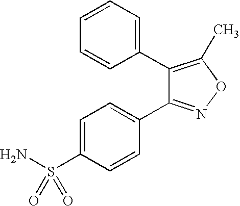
C1(C2=CC=CC=C2)=C(C)ON=C1C1=CC=C(S(N)(=O)=O)C=C1
